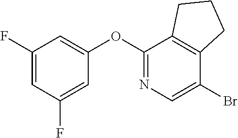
C1(F)=CC(F)=CC(OC2=NC=C(Br)C3=C2CCC3)=C1
